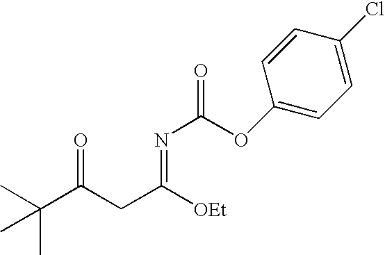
CC(C(CC([OEt])=NC(OC1=CC=C(Cl)C=C1)=O)=O)(C)C
